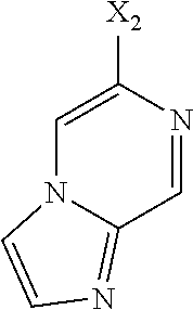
C1=C([X2])N=CC2=NC=CN12
